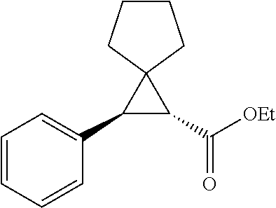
C1=CC=CC(C2C(C([OEt])=O)C23CCCC3)=C1
